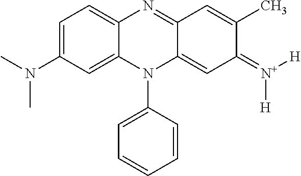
C12=CC(N(C)C)=CC=C1N=C1C(=CC(=[N+]([H])[H])C(C)=C1)N2C1=CC=CC=C1
